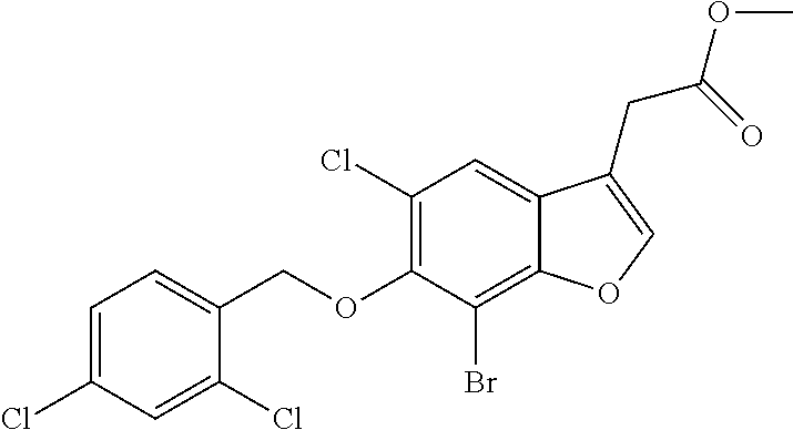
C1=C(Cl)C=C(Cl)C(COC2=C(Cl)C=C3C(=C2Br)OC=C3CC(=O)OC)=C1
